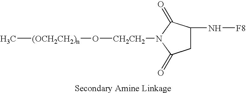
C[(OCH2CH2)n]O[CH2CH2]N1C(=O)CC(N[F8])C1=O
